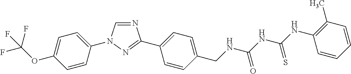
N1=CN(C2=CC=C(OC(F)(F)F)C=C2)N=C1C1=CC=C(CNC(NC(=S)NC2=C(C)C=CC=C2)=O)C=C1
